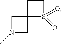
C1N(C)CC12S(=O)(=O)CC2
